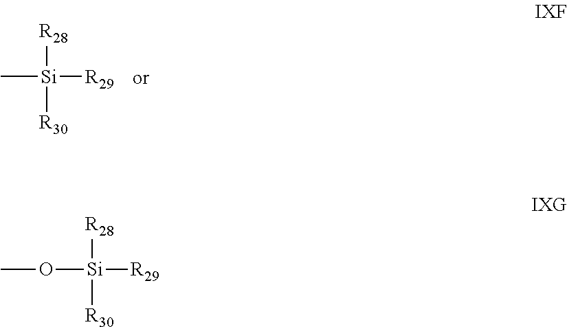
C[Si]([R29])([R28])[R30].CO[Si]([R29])([R28])[R30]
